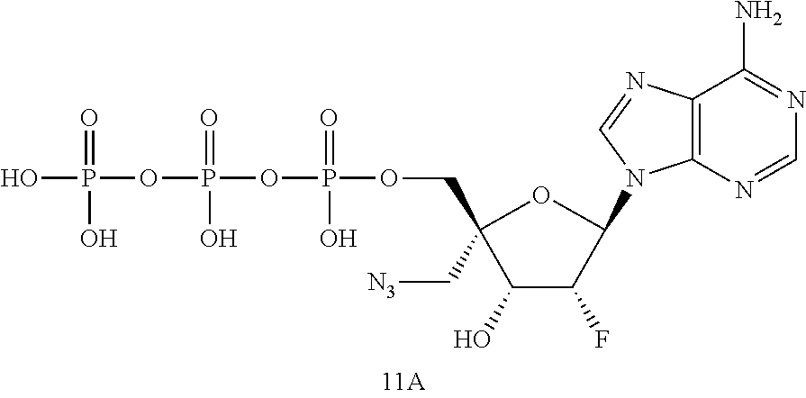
OP(OP(OP(OCC1(C[N3])C(O)C(F)C(N2C3=C(N=C2)C(N)=NC=N3)O1)(=O)O)(=O)O)(=O)O
